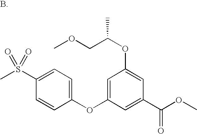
C1(OC2=CC(OC(COC)C)=CC(C(OC)=O)=C2)=CC=C(S(C)(=O)=O)C=C1
